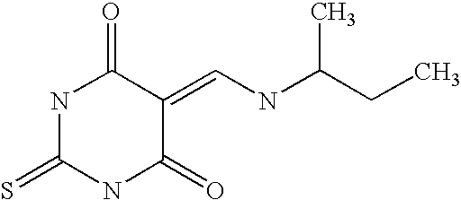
S=C1NC(=O)C(=CNC(CC)C)C(=O)N1
